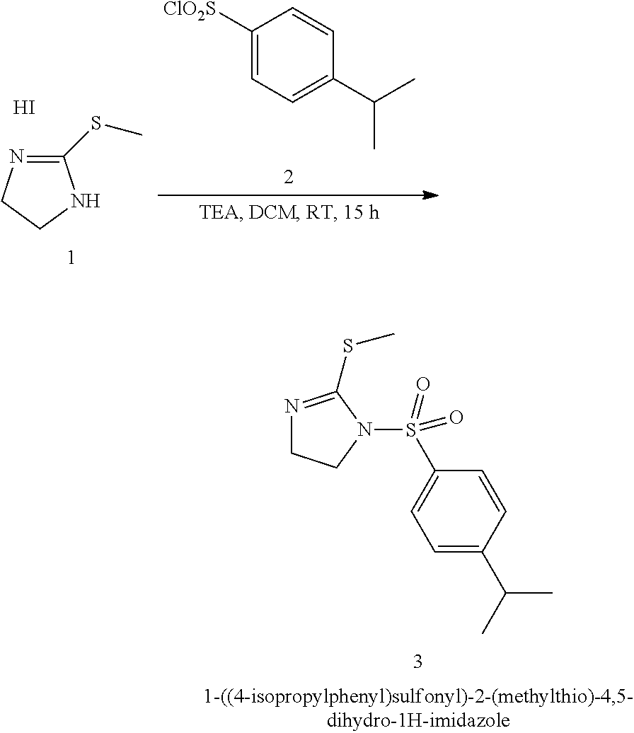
C1(SC)=NCCN1.I.C1([ClO2S])=CC=C(C(C)C)C=C1.N1=C(SC)N(S(C2=CC=C(C(C)C)C=C2)(=O)=O)CC1
